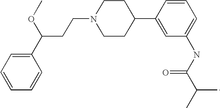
C1CC(C2=CC(NC(C(C)C)=O)=CC=C2)CCN1CCC(C1=CC=CC=C1)OC
